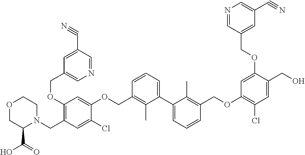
C1C(C(=O)O)N(CC2=C(OCC3=CN=CC(C#N)=C3)C=C(OCC3=C(C)C(C4=CC=CC(COC5=C(Cl)C=C(CO)C(OCC6=CC(C#N)=CN=C6)=C5)=C4C)=CC=C3)C(Cl)=C2)CCO1
